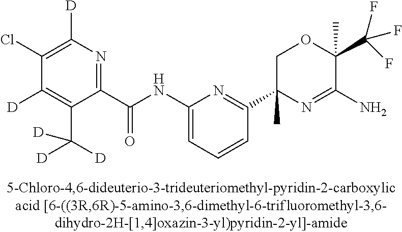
C1(C(NC2=CC=CC(C3(C)N=C(N)C(C)(C(F)(F)F)OC3)=N2)=O)=NC([D])=C(Cl)C([D])=C1C([D])([D])[D]
